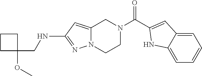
C(NC1=NN2C(=C1)CN(C(=O)C1=CC3=CC=CC=C3N1)CC2)C1(OC)CCC1
